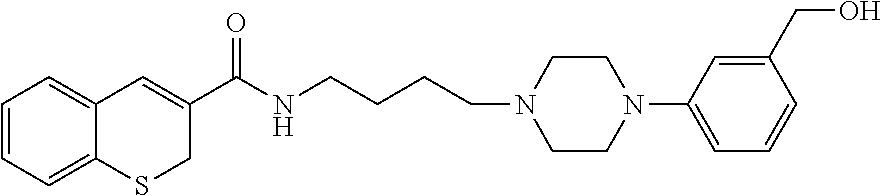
C1=CC=C2C(=C1)C=C(C(NCCCCN1CCN(C3=CC=CC(CO)=C3)CC1)=O)CS2
